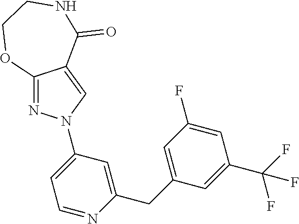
N1=C2C(=CN1C1=CC=NC(CC3=CC(F)=CC(C(F)(F)F)=C3)=C1)C(=O)NCCO2
